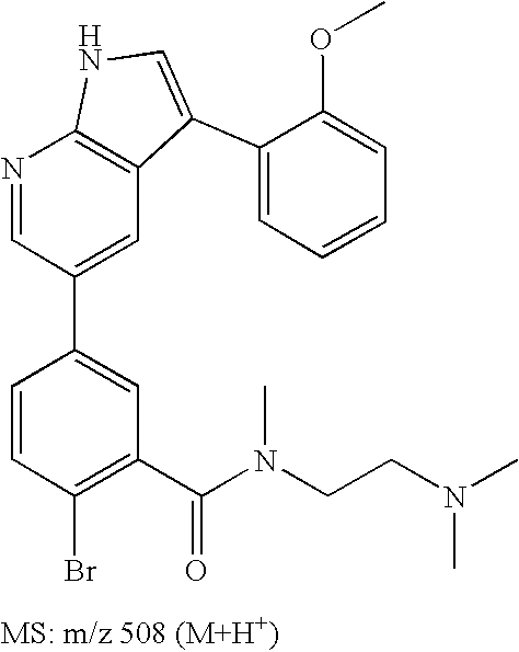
N1=CC(C2=CC(C(N(C)CCN(C)C)=O)=C(Br)C=C2)=CC2=C1NC=C2C1=CC=CC=C1OC
